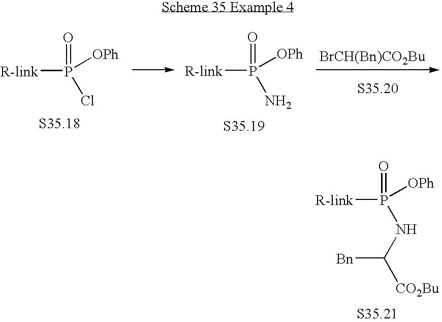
O=P(Cl)([OPh])[R-link].O=P(N)([OPh])[R-link].[BrCH(Bn)CO2Bu].[CO2Bu]C(NP(=O)([OPh])[R-link])[Bn]
